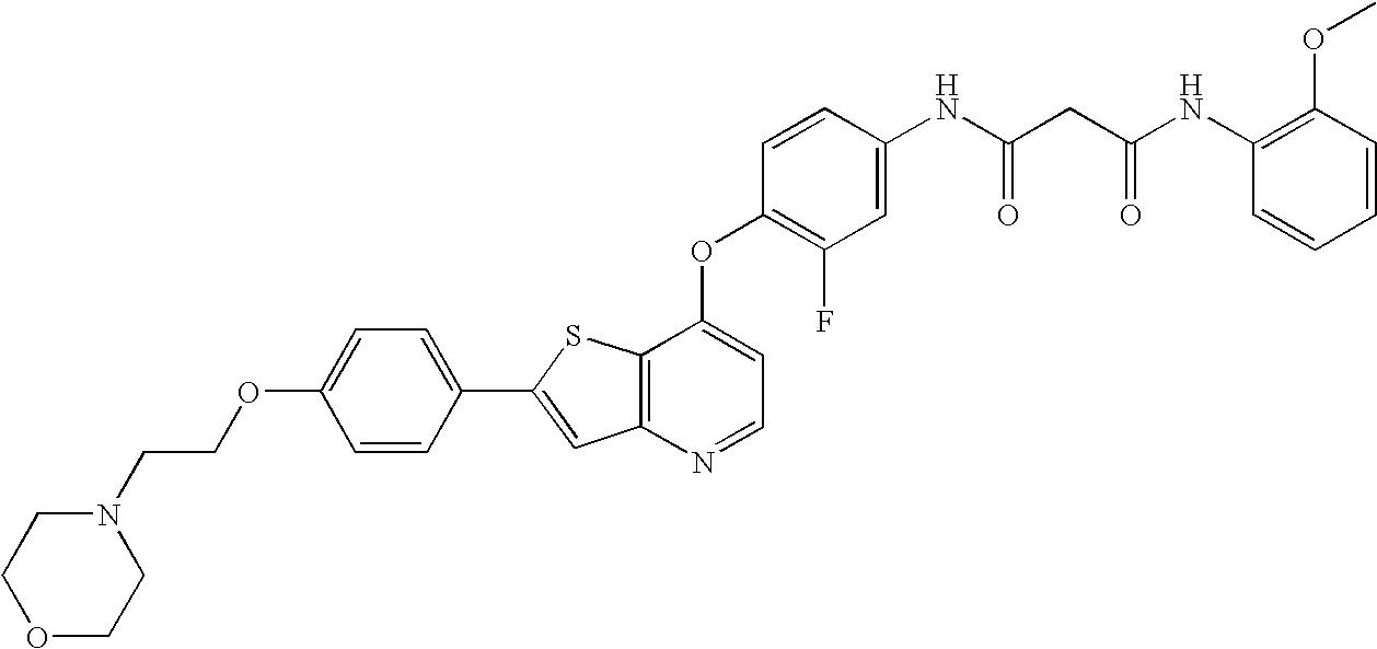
C12=C(SC(C3=CC=C(OCCN4CCOCC4)C=C3)=C1)C(OC1=C(F)C=C(NC(CC(NC3=C(OC)C=CC=C3)=O)=O)C=C1)=CC=N2
